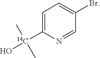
C1=C([14C](O)(C)C)N=CC(Br)=C1
